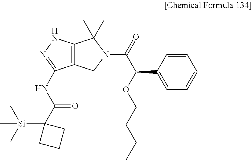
C12=C(NN=C1NC(C1([Si](C)(C)C)CCC1)=O)C(C)(C)N(C(=O)C(C1=CC=CC=C1)OCCCC)C2
